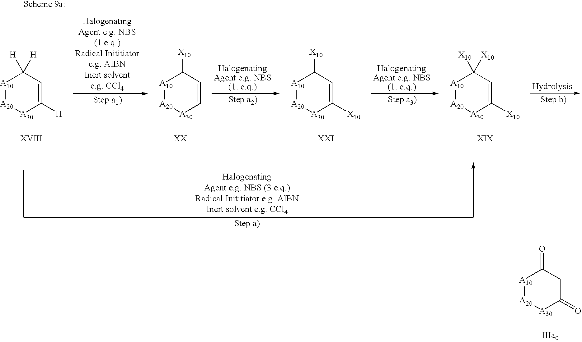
[A10]1[A20][A30]C(=O)CC1=O.[A10]1[A20][A30]C([X10])=CC1([X10])[X10].[A10]1[A20][A30]C([X10])=CC1[X10].[A10]1[A20][A30]C=CC1[X10].[A10]1[A20][A30]C([H])=CC1([H])[H]
